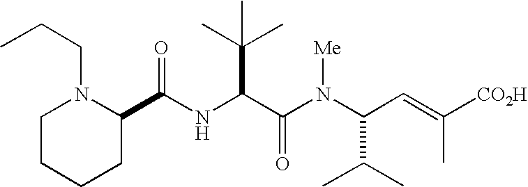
C(NC(C(N(C(C=C([CO2H])C)C(C)C)[Me])=O)C(C)(C)C)(C1N(CCC)CCCC1)=O
